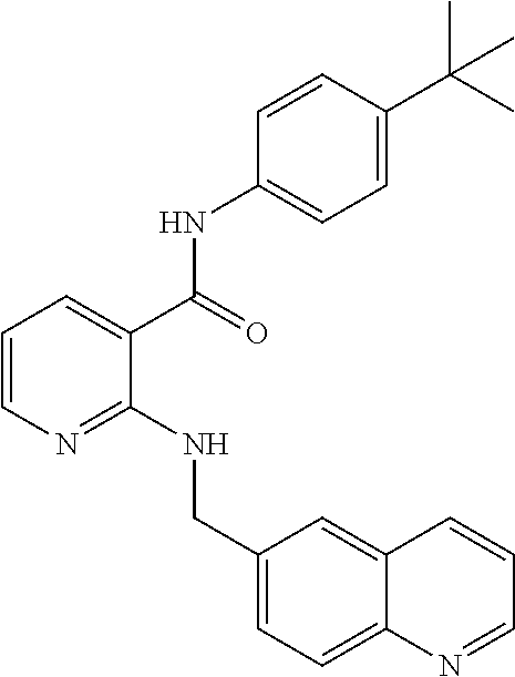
C1=CN=C(NCC2=CC=C3C(=C2)C=CC=N3)C(C(=O)NC2=CC=C(C(C)(C)C)C=C2)=C1
